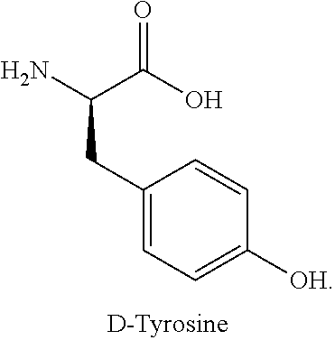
C1(CC(C(=O)O)N)=CC=C([OH])C=C1
